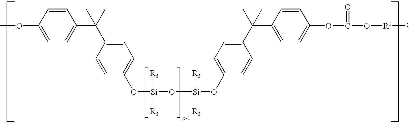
[Si](O[Si](OC1=CC=C(C(C2=CC=C(OC(O[R1]C)=O)C=C2)(C)C)C=C1)([R3])[R3])([R3])([R3])OC1=CC=C(C(C2=CC=C(OC)C=C2)(C)C)C=C1
